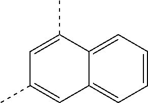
C12=CC=CC=C1C=C(C)C=C2C
